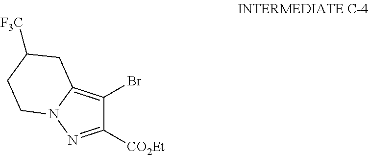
N12C(=C(Br)C([CO2Et])=N1)CC([F3C])CC2
